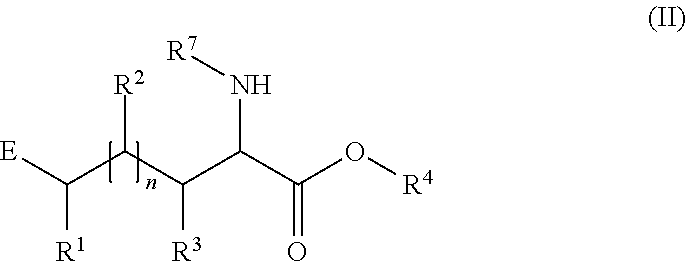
[E]C(C(C(C(C(O[R4])=O)N[R7])[R3])[R2])[R1]
